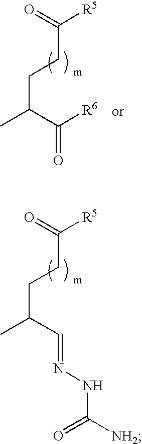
CC(CCC(=O)[R5])C=NNC(=O)[NH2].CC(CCC(=O)[R5])C(=O)[R6]
